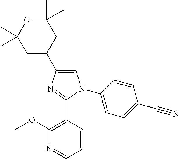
C1=C(C2CC(C)(C)OC(C)(C)C2)N=C(C2=C(OC)N=CC=C2)N1C1=CC=C(C#N)C=C1
